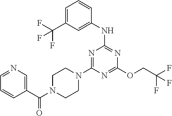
C1(NC2=NC(OCC(F)(F)F)=NC(N3CCN(C(C4=CN=CC=C4)=O)CC3)=N2)=CC(C(F)(F)F)=CC=C1
